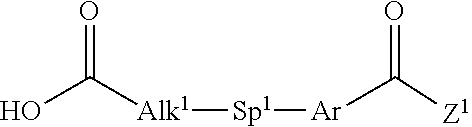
O=C([Alk1][Sp1][Ar]C(=O)[Z1])O
